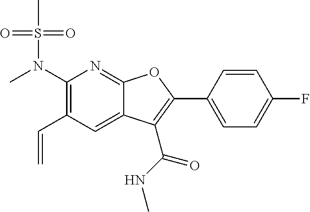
C1(N(C)S(C)(=O)=O)=C(C=C)C=C2C(=N1)OC(C1=CC=C(F)C=C1)=C2C(NC)=O
